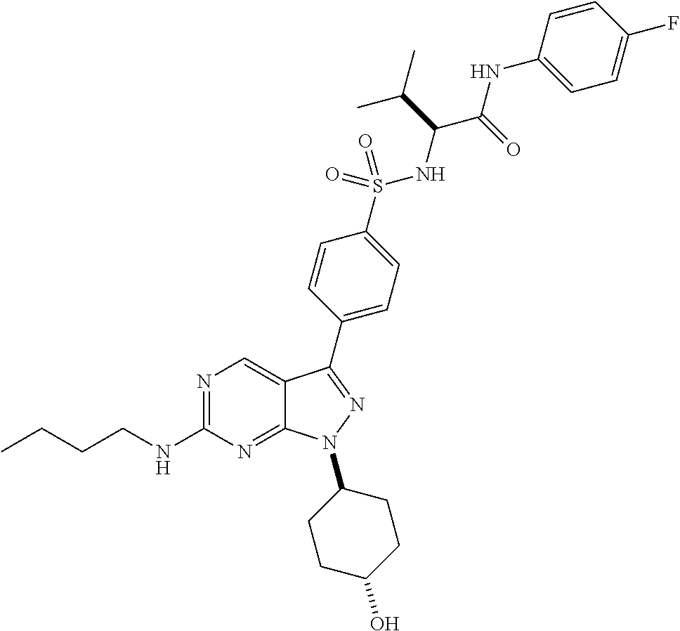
N1=C(NCCCC)N=C2C(=C1)C(C1=CC=C(S(=O)(NC(C(NC3=CC=C(F)C=C3)=O)C(C)C)=O)C=C1)=NN2C1CCC(O)CC1
